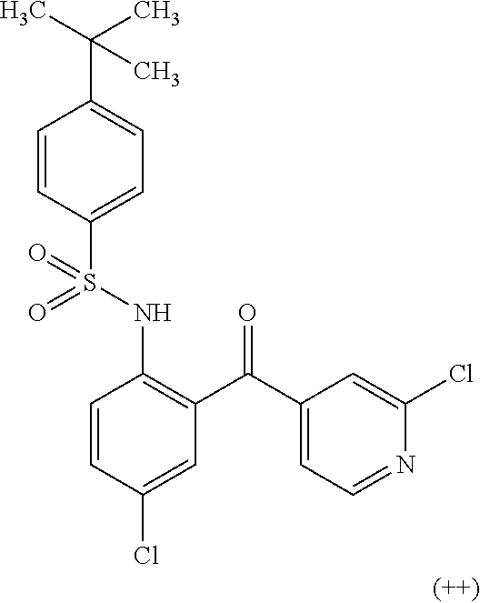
C1=CC(S(NC2=C(C(C3=CC=NC(Cl)=C3)=O)C=C(Cl)C=C2)(=O)=O)=CC=C1C(C)(C)C
